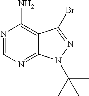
C12=NC=NC(N)=C1C(Br)=NN2C(C)(C)C
